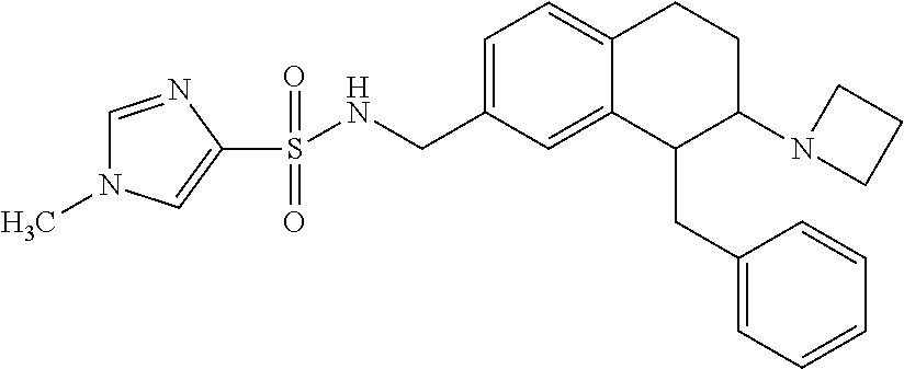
C1=C(CNS(=O)(=O)C2=CN(C)C=N2)C=C2C(=C1)CCC(N1CCC1)C2CC1=CC=CC=C1
